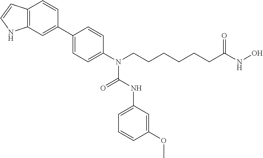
C1(C2=CC3=C(C=C2)C=CN3)=CC=C(N(CCCCCCC(NO)=O)C(=O)NC2=CC=CC(OC)=C2)C=C1
